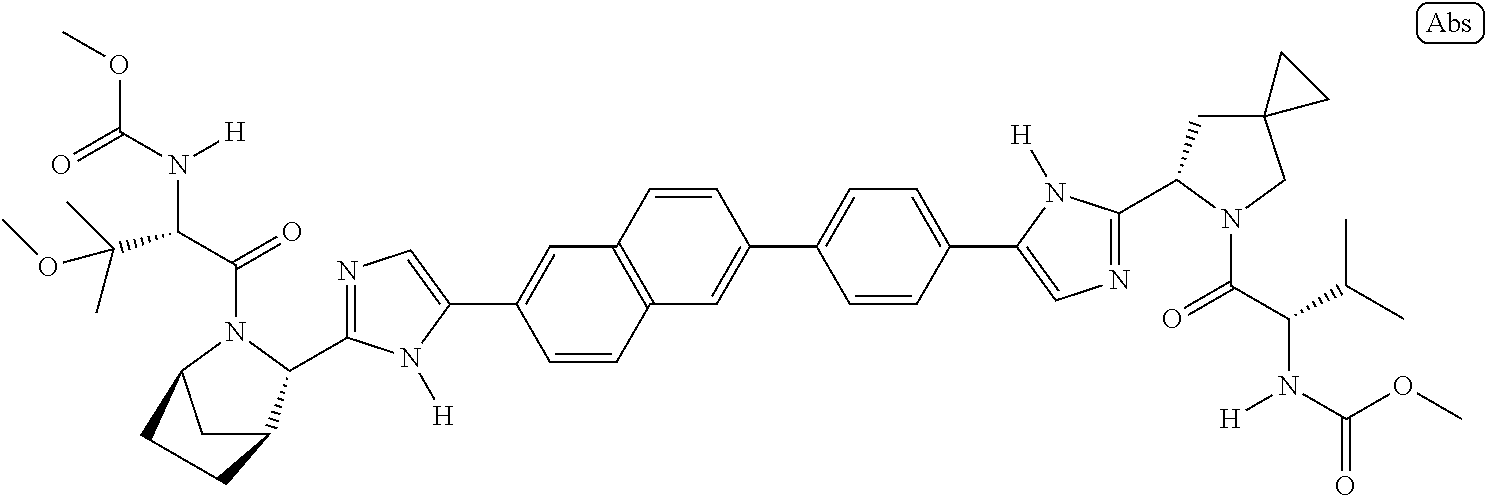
C1(C2=CN=C(C3C4CC(N3C(=O)C(C(C)(C)OC)N(C(=O)OC)[H])CC4)N2[H])=CC2=C(C=C1)C=C(C1=CC=C(C3=CN=C(C4CC5(CN4C(C(C(C)C)N(C(=O)OC)[H])=O)CC5)N3[H])C=C1)C=C2
